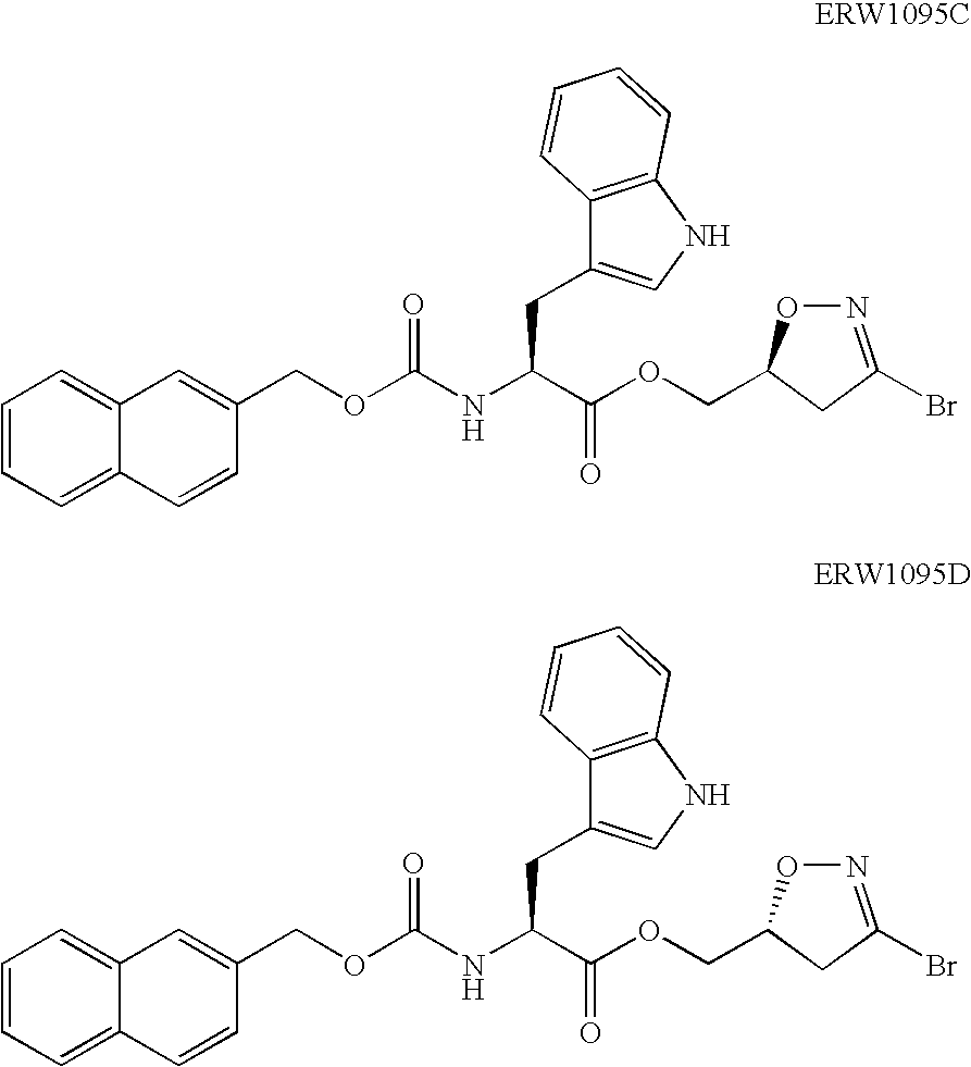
C1=CC=C2C(=C1)C=C(COC(NC(C(OCC1ON=C(Br)C1)=O)CC1=CNC3=C1C=CC=C3)=O)C=C2.C1=CC=C2C(=C1)C=C(COC(NC(C(OCC1ON=C(Br)C1)=O)CC1=CNC3=C1C=CC=C3)=O)C=C2
